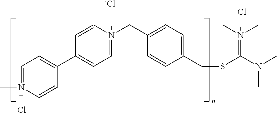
C1=N(C)C=CC(C2=CC=N(CC3=CC=C(CSC(N(C)C)=N(C)C)C=C3)C=C2)=C1.[Cl-].[Cl-].[-Cl]
